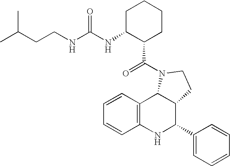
C12=C(NC(C3=CC=CC=C3)C3C1N(C(=O)C1CCCCC1NC(NCCC(C)C)=O)CC3)C=CC=C2
